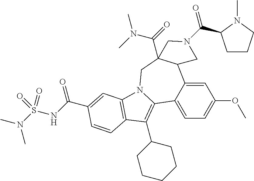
C1=C2C(=CC=C1OC)C1=C(C3CCCCC3)C3=C(N1CC1(C(=O)N(C)C)C2CN(C(=O)C2CCCN2C)C1)C=C(C(NS(N(C)C)(=O)=O)=O)C=C3
